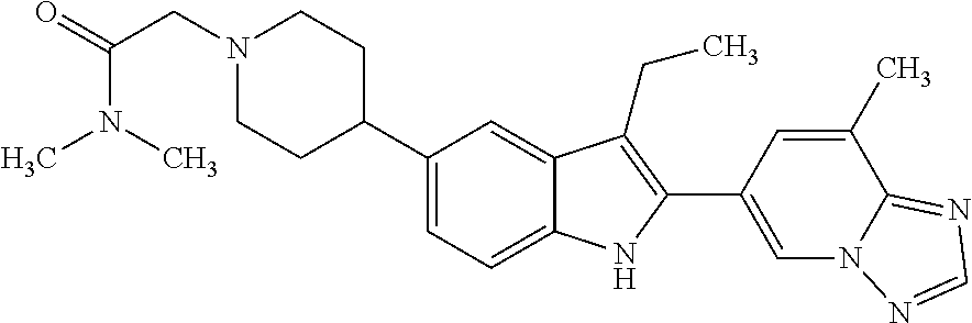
N1(CC(=O)N(C)C)CCC(C2=CC=C3C(=C2)C(CC)=C(C2=CN4C(=NC=N4)C(C)=C2)N3)CC1
